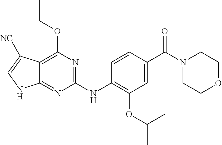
C1(NC2=C(OC(C)C)C=C(C(N3CCOCC3)=O)C=C2)=NC(OCC)=C2C(=N1)NC=C2[NC]
